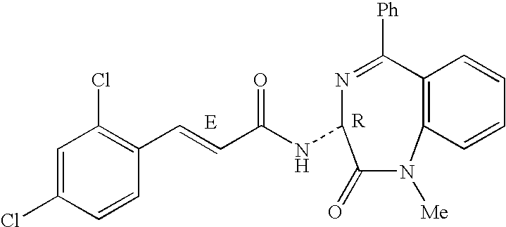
C1(NC(C=CC2=C(Cl)C=C(Cl)C=C2)=O)N=C([Ph])C2=C(N([Me])C1=O)C=CC=C2
